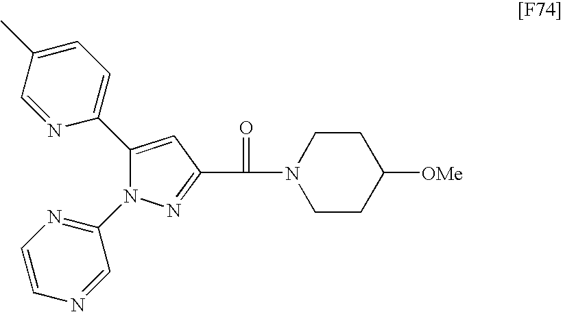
C1(C2=CC=C(C)C=N2)=CC(C(=O)N2CCC([OMe])CC2)=NN1C1=NC=CN=C1
